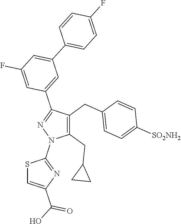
S1C=C(C(O)=O)N=C1N1C(CC2CC2)=C(CC2=CC=C([SO2NH2])C=C2)C(C2=CC(C3=CC=C(F)C=C3)=CC(F)=C2)=N1
